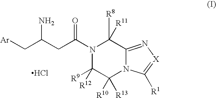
[Ar]CC(CC(N1C([R9])([R12])C([R10])([R13])N2C(=N[X]=C2[R1])C1([R8])[R11])=O)N.Cl
